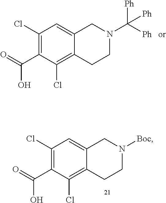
C1(Cl)=C(C(=O)O)C(Cl)=C2C(=C1)CN(C([Ph])([Ph])[Ph])CC2.C1(Cl)=C(C(=O)O)C(Cl)=C2C(=C1)CN([Boc])CC2
